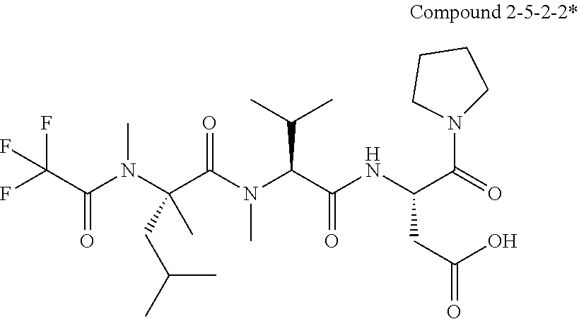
O=C(C(F)(F)F)N(C(C(N(C(C(NC(CC(O)=O)C(=O)N1CCCC1)=O)C(C)C)C)=O)(C)CC(C)C)C
